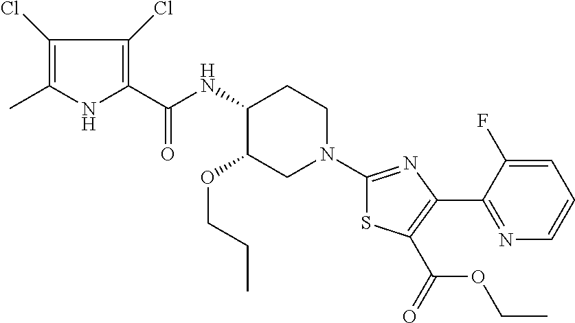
C1(Cl)=C(C)NC(C(NC2C(OCCC)CN(C3=NC(C4=NC=CC=C4F)=C(C(OCC)=O)S3)CC2)=O)=C1Cl
